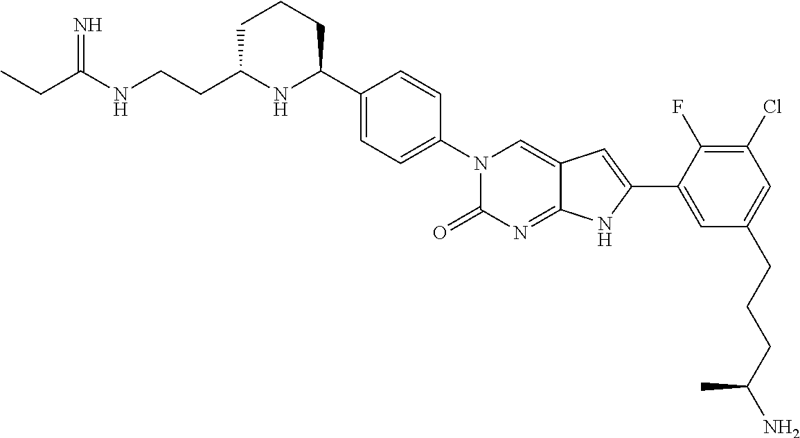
C(C(NCCC1NC(C2=CC=C(N3C(=O)N=C4C(=C3)C=C(C3=CC(CCCC(N)C)=CC(Cl)=C3F)N4)C=C2)CCC1)=N)C
